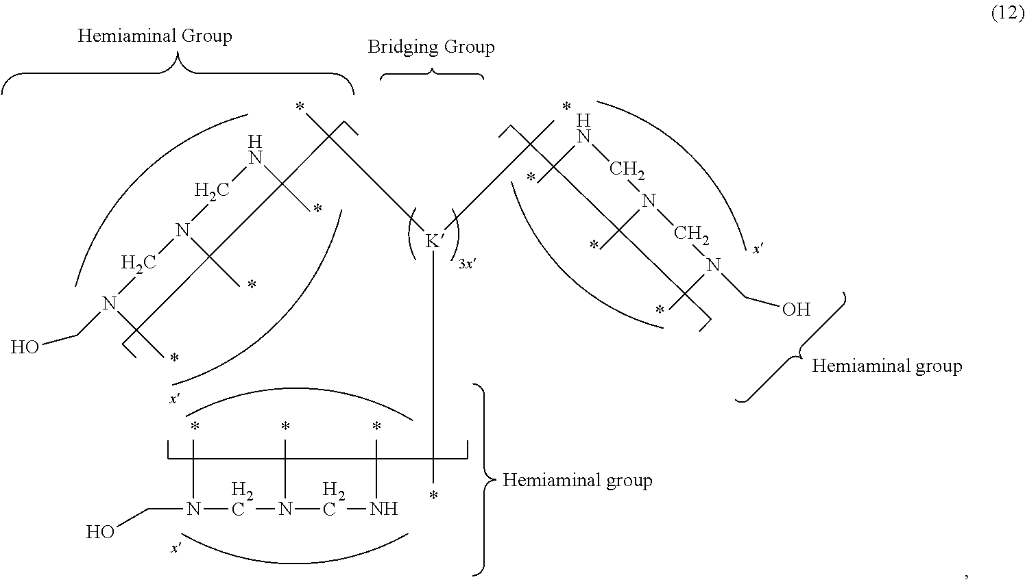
C(N(C)CN(C)CNC)O.C(NC)N(C)CN(C)CO.N(CN(C)CN(C)CO)C.C[K](C)C
